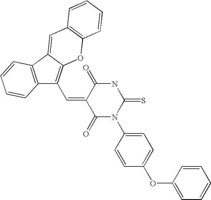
C12=C(C3=CC4=C(OC3=C1C=C1C(=O)N(C3=CC=C(OC5=CC=CC=C5)C=C3)C(=S)NC1=O)C=CC=C4)C=CC=C2
